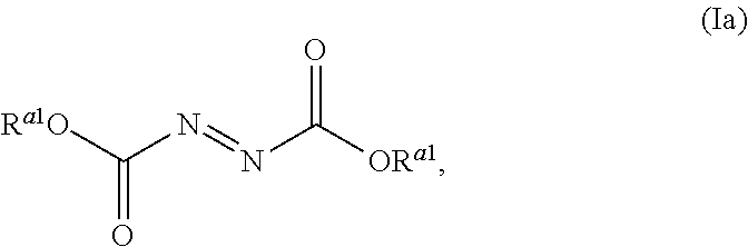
[Ra1O]C(N=NC([ORa1])=O)=O
